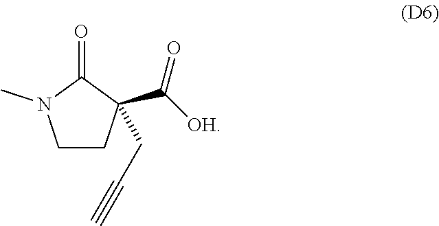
C1CC(CC#C)(C([OH])=O)C(=O)N1C
